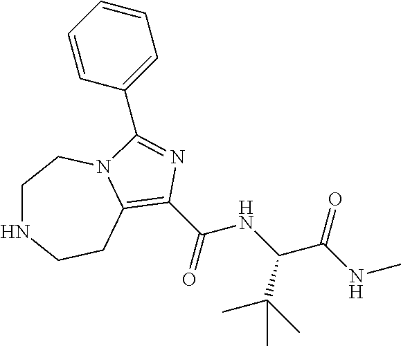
C1NCCC2=C(C(NC(C(NC)=O)C(C)(C)C)=O)N=C(C3=CC=CC=C3)N2C1
